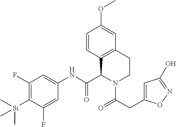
C1(F)=C([Si](C)(C)C)C(F)=CC(NC(C2C3=C(CCN2C(=O)CC2=CC(O)=NO2)C=C(OC)C=C3)=O)=C1
